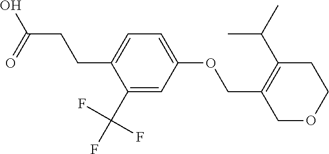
C1(COC2=CC=C(CCC(=O)O)C(C(F)(F)F)=C2)=C(C(C)C)CCOC1
